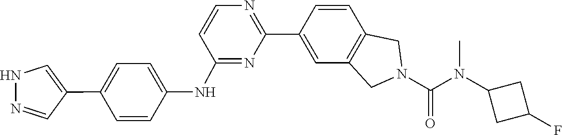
N(C(N1CC2=C(C=CC(C3=NC=CC(NC4=CC=C(C5=CNN=C5)C=C4)=N3)=C2)C1)=O)(C1CC(F)C1)C
